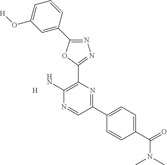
N1=C(C2=CC(O[H])=CC=C2)OC(C2=C(N)N=CC(C3=CC=C(C(N(C)C)=O)C=C3)=N2)=N1.[H]
